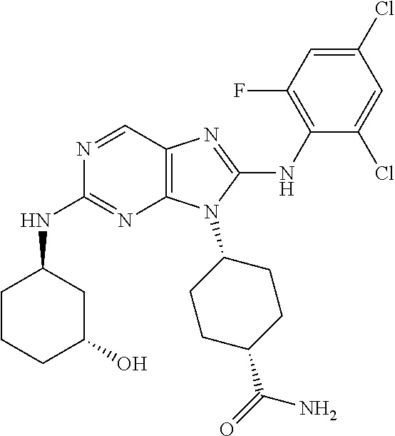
N1=CC2=C(N=C1NC1CCCC(O)C1)N(C1CCC(C(=O)N)CC1)C(NC1=C(F)C=C(Cl)C=C1Cl)=N2
